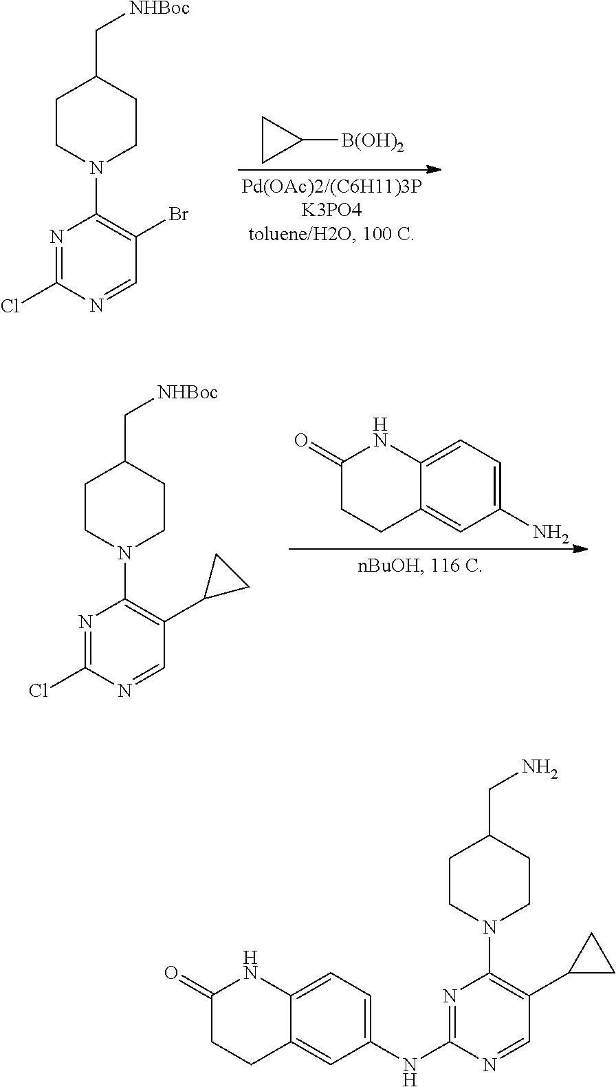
N1=C(Cl)N=CC(Br)=C1N1CCC(C[NHBoc])CC1.C1CC1[B(OH)2].N1=C(Cl)N=CC(C2CC2)=C1N1CCC(C[NHBoc])CC1.C1(N)=CC=C2C(=C1)CCC(=O)N2.N1=C(NC2=CC=C3C(=C2)CCC(=O)N3)N=CC(C2CC2)=C1N1CCC(CN)CC1
